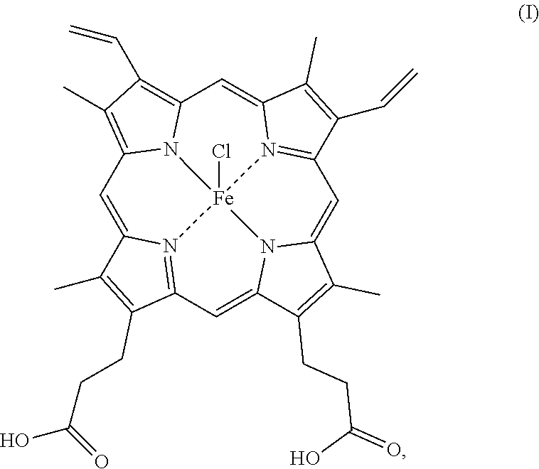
C1=C2N3=C(C=C4N5C(=CC6=N7C(=CC8=C(C=C)C(C)=C1N8[Fe]753Cl)C(C)=C6C=C)C(C)=C4CCC(=O)O)C(CCC(O)=O)=C2C
